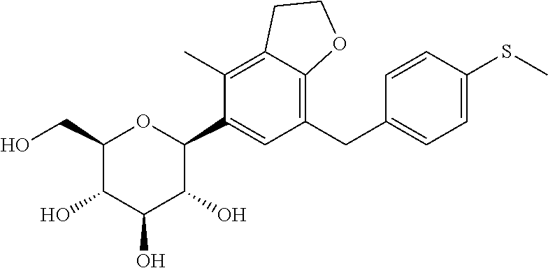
C1(C)=C2C(=C(CC3=CC=C(SC)C=C3)C=C1C1OC(CO)C(O)C(O)C1O)OCC2
